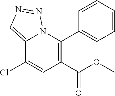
C1(C(OC)=O)=C(C2=CC=CC=C2)N2C(=CN=N2)C(Cl)=C1
